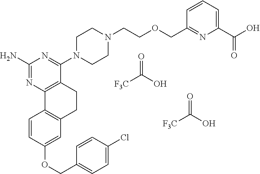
C1(N)=NC2=C(C(N3CCN(CCOCC4=NC(C(O)=O)=CC=C4)CC3)=N1)CCC1=C2C=CC(OCC2=CC=C(Cl)C=C2)=C1.[F3C]C(O)=O.[F3C]C(O)=O
